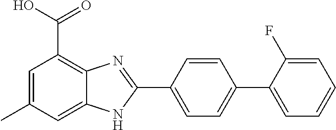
C1=C(C2=NC3=C(C(O)=O)C=C(C)C=C3N2)C=CC(C2=CC=CC=C2F)=C1
